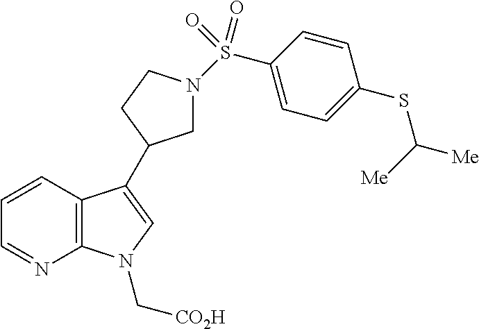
C12=C(C=CC=N1)C(C1CN(S(C3=CC=C(SC([Me])[Me])C=C3)(=O)=O)CC1)=CN2C[CO2H]
